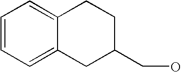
C1=CC=C2C(=C1)CCC(CO)C2
